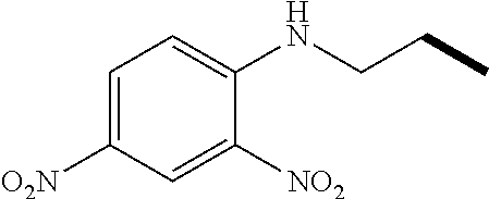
C1=C([O2N])C=C([NO2])C(NCCC)=C1
